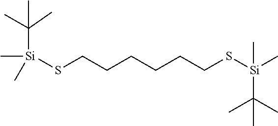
S(CCCCCCS[Si](C)(C)C(C)(C)C)[Si](C(C)(C)C)(C)C
